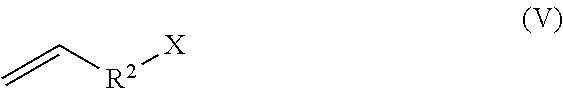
C(=C)[R2][X]
